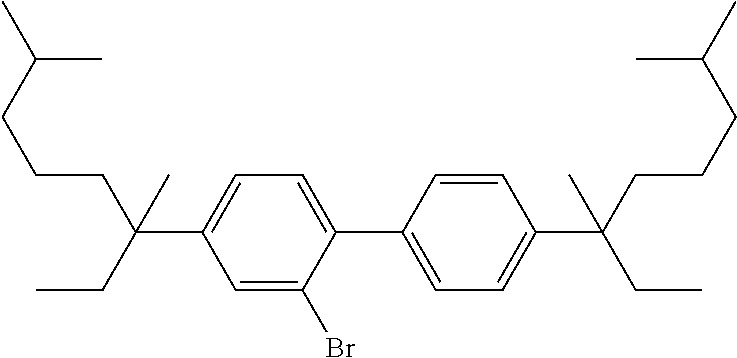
CC(CCCC(CC)(C1=CC=C(C2=CC=C(C(CCCC(C)C)(CC)C)C=C2)C(Br)=C1)C)C
